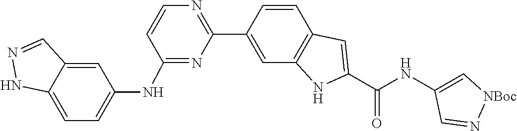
C1=CC2=C(C=C1C1=NC=CC(NC3=CC=C4NN=CC4=C3)=N1)NC(C(=O)NC1=C[NBoc]N=C1)=C2
